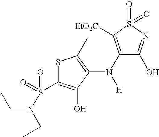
N(C1=C([EtO2C])S(=O)(=O)N=C1O)([H])C1=C(C)SC(S(=O)(=O)N(CC)CC)=C1O
